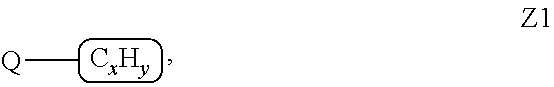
[Q]C
